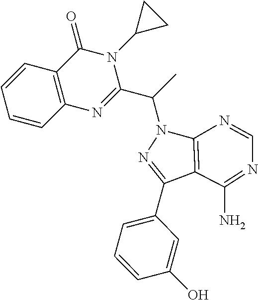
C1=CC2=C(C=C1)C(=O)N(C1CC1)C(C(C)N1N=C(C3=CC=CC(O)=C3)C3=C1N=CN=C3N)=N2
